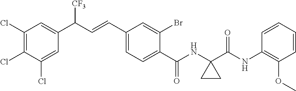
C1(Cl)=C(Cl)C(Cl)=CC(C(C=CC2=CC=C(C(NC3(C(NC4=C(OC)C=CC=C4)=O)CC3)=O)C(Br)=C2)[CF3])=C1
